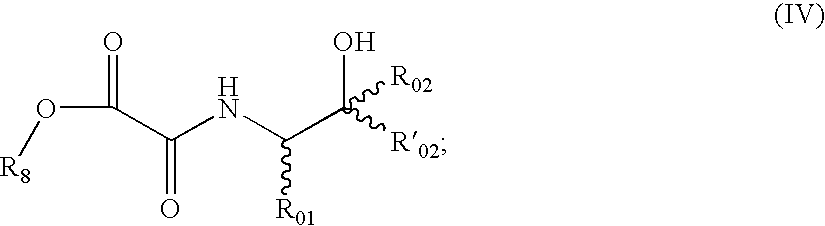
N(C(C(O)([R02])[R02])[R01])C(C(O[R8])=O)=O
